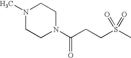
N1(C)CCN(C(CCS(C)(=O)=O)=O)CC1
